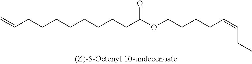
C(CCCCCCCCC(OCCCCC=CCC)=O)=C
